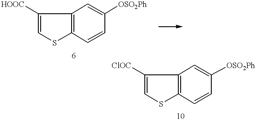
C1([HOOC])=CSC2=C1C=C([OSO2Ph])C=C2.C1([ClOC])=CSC2=C1C=C([OSO2Ph])C=C2
